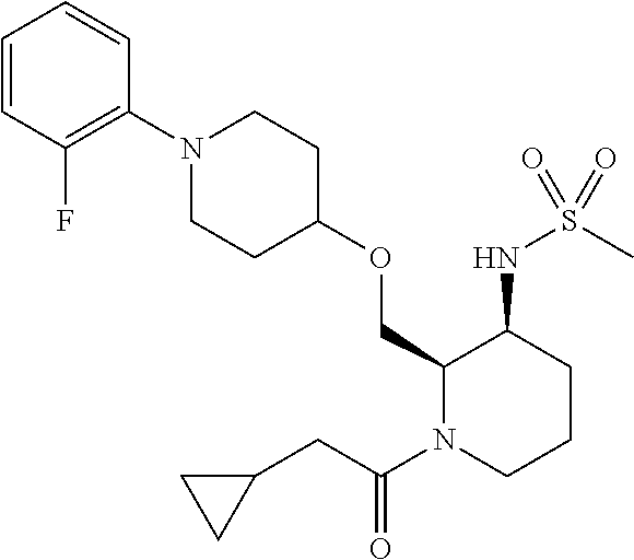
C1=CC(F)=C(N2CCC(OCC3N(C(CC4CC4)=O)CCCC3NS(=O)(C)=O)CC2)C=C1
